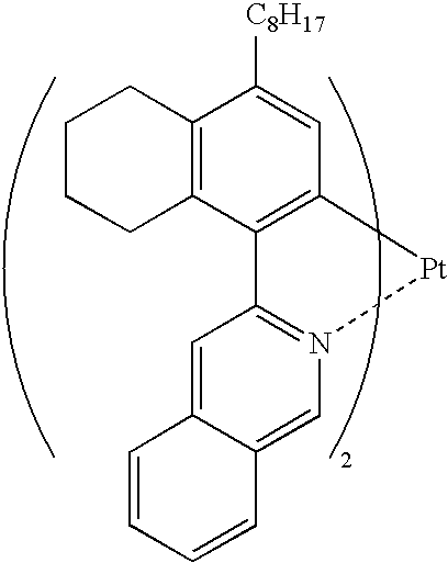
C12=C(C3=C(C=C1[C8H17])[Pt]N1=C3C=C3C(=C1)C=CC=C3)CCCC2
